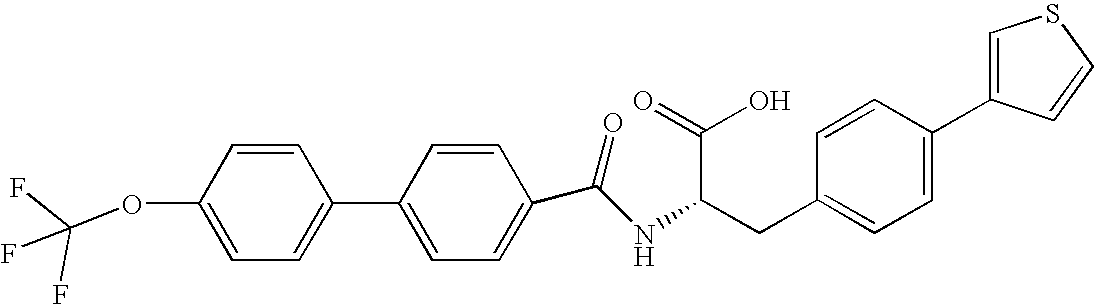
C1=CC(OC(F)(F)F)=CC=C1C1=CC=C(C(NC(CC2=CC=C(C3=CSC=C3)C=C2)C(=O)O)=O)C=C1
